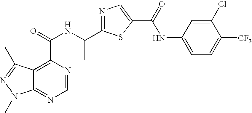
C12=NC=NC(C(NC(C3=NC=C(C(=O)NC4=CC=C([CF3])C(Cl)=C4)S3)C)=O)=C1C(C)=NN2C
